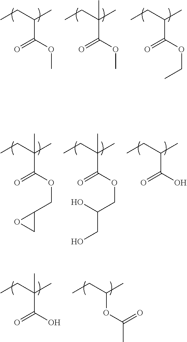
CCC(C)C(OC)=O.CCC(C)(C(OC)=O)C.CCC(C)C(OCC)=O.CCC(C)C(O)=O.CCC(C)(C(OCC(O)CO)=O)C.CCC(C)(C(OCC1OC1)=O)C.CCC(C)(C(O)=O)C.CCC(C)OC(=O)C
